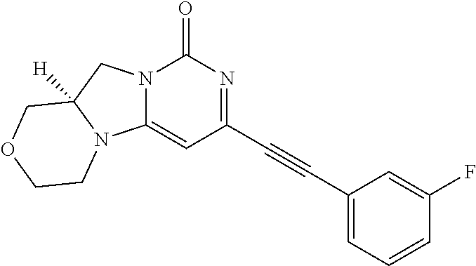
N12C(=CC(C#CC3=CC=CC(F)=C3)=NC1=O)N1C([H])(C2)COCC1
